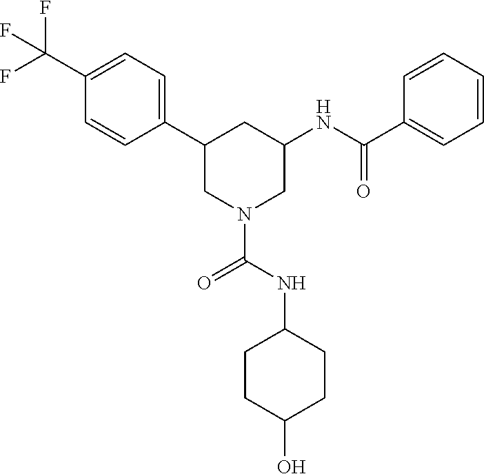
C1(C2CN(C(=O)NC3CCC(O)CC3)CC(NC(C3=CC=CC=C3)=O)C2)=CC=C(C(F)(F)F)C=C1
